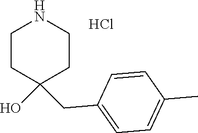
Cl.C1CC(O)(CC2=CC=C(C)C=C2)CCN1
